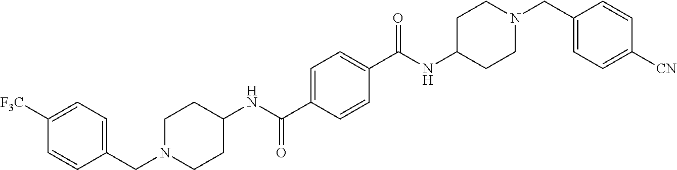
N(C(=O)C1=CC=C(C(=O)NC2CCN(CC3=CC=C([CN])C=C3)CC2)C=C1)C1CCN(CC2=CC=C([F3C])C=C2)CC1
